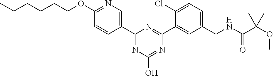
C(CCOC1=NC=C(C2=NC(O)=NC(C3=CC(CNC(C(C)(C)OC)=O)=CC=C3Cl)=N2)C=C1)CCC
